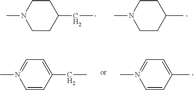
CN1CCC(CC)CC1.CN1CCC(C)CC1.CN1=CC=C(CC)C=C1.CN1=CC=C(C)C=C1
